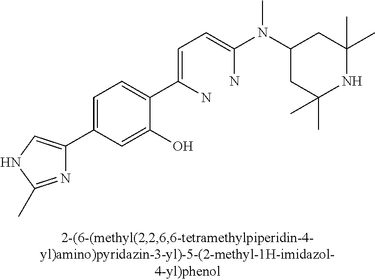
C1(C2=CNC(C)=N2)=CC=C(C(N)=CC=C(N)N(C2CC(C)(C)NC(C)(C)C2)C)C(O)=C1
